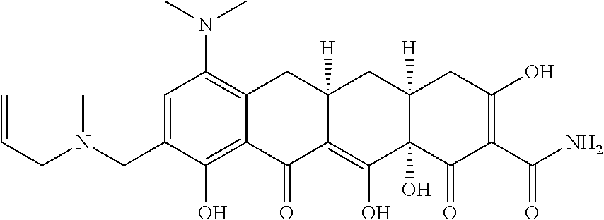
C1=C(CN(CC=C)C)C(O)=C2C(=C1N(C)C)CC1([H])C(=C(O)C3(O)C([H])(C1)CC(O)=C(C(N)=O)C3=O)C2=O
